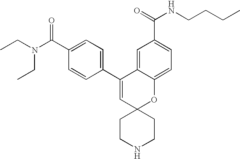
CCN(C(C1=CC=C(C2=CC3(OC4=CC=C(C(NCCCC)=O)C=C24)CCNCC3)C=C1)=O)CC
